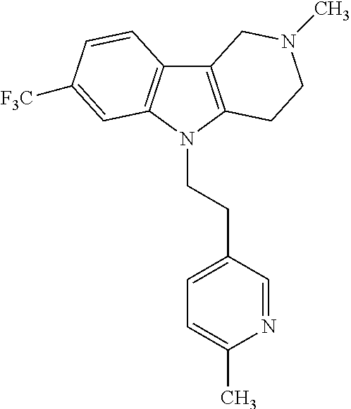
C12=C(N(CCC3=CC=C(C)N=C3)C3=C1C=CC([F3C])=C3)CCN(C)C2
